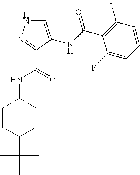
N1C=C(NC(C2=C(F)C=CC=C2F)=O)C(C(NC2CCC(C(C)(C)C)CC2)=O)=N1
